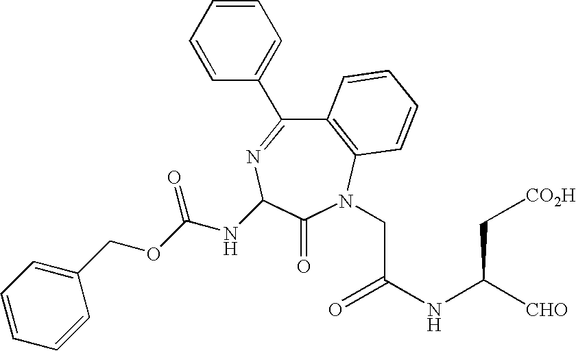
C12=C(N(CC(NC(C[CO2H])[CHO])=O)C(=O)C(NC(OCC3=CC=CC=C3)=O)N=C1C1=CC=CC=C1)C=CC=C2
